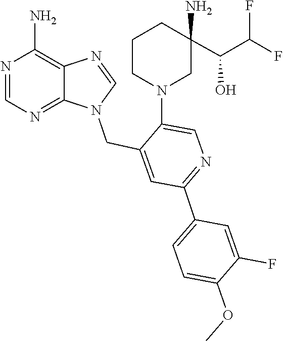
C1=NC2=C(N)N=CN=C2N1CC1=CC(C2=CC=C(OC)C(F)=C2)=NC=C1N1CC(N)(C(C(F)F)O)CCC1
